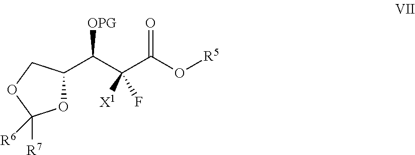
O1C([R6])([R7])OCC1C(C(C(O[R5])=O)([X1])F)[OPG]
